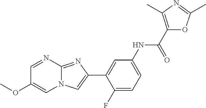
C1=NC2=NC(C3=CC(NC(C4=C(C)N=C(C)O4)=O)=CC=C3F)=CN2C=C1OC
